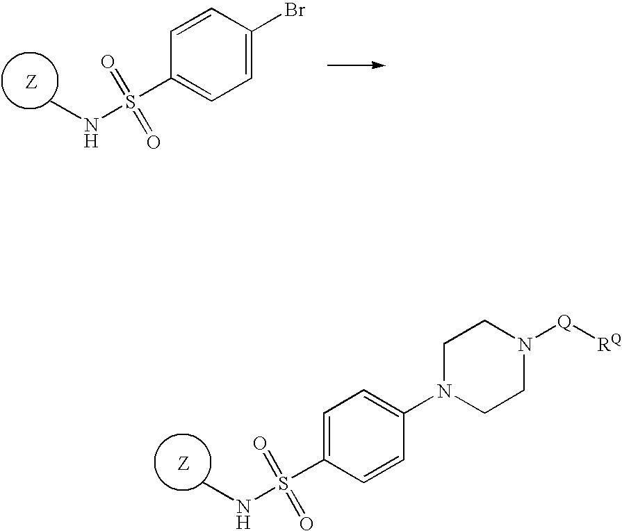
CNS(C1=CC=C(Br)C=C1)(=O)=O.CNS(C1=CC=C(N2CCN([Q][RQ])CC2)C=C1)(=O)=O
